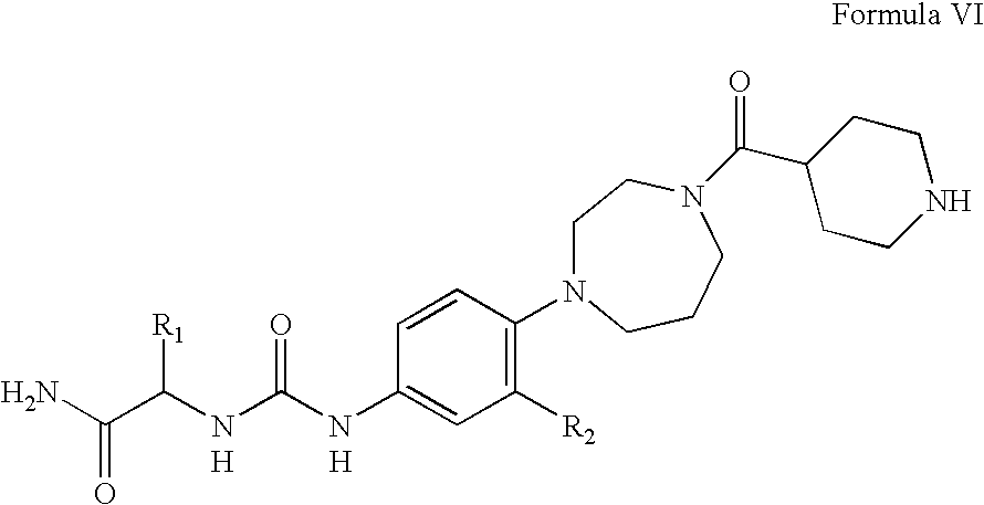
C(C(N)=O)(NC(NC1=CC([R2])=C(N2CCN(C(C3CCNCC3)=O)CCC2)C=C1)=O)[R1].[H].[H]
